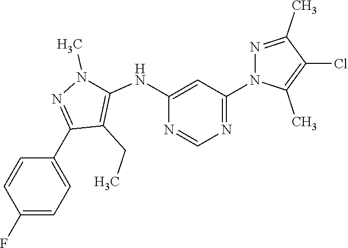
C1(C2=NN(C)C(NC3=CC(N4N=C(C)C(Cl)=C4C)=NC=N3)=C2CC)=CC=C(F)C=C1
